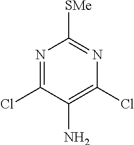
N1=C(Cl)C(N)=C(Cl)N=C1[SMe]
